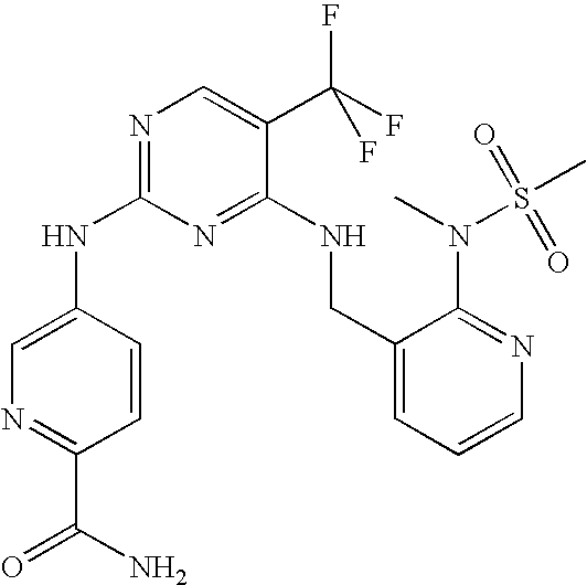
C1(NC2=NC=C(C(F)(F)F)C(NCC3=CC=CN=C3N(S(C)(=O)=O)C)=N2)=CN=C(C(N)=O)C=C1
